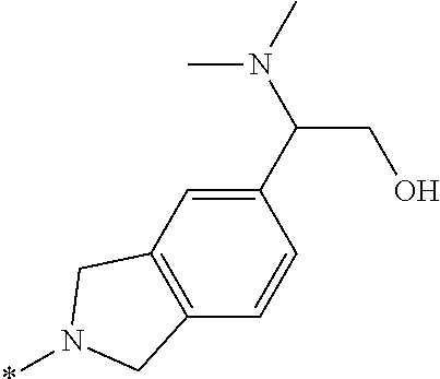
C1(C(N(C)C)CO)=CC2=C(C=C1)CN(*)C2
